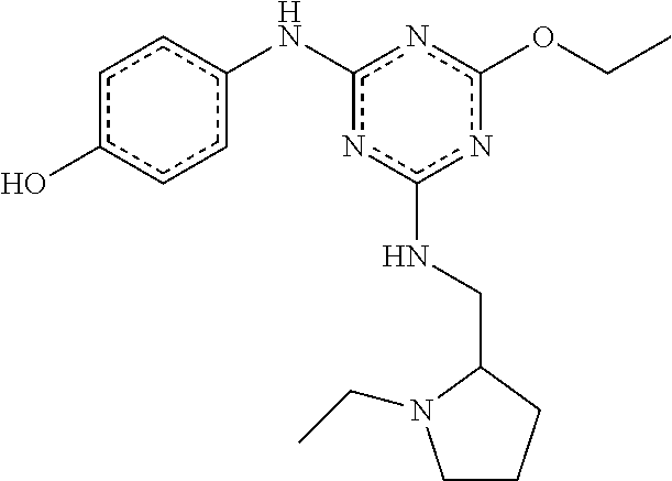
c1c(O)ccc(Nc2nc(NCC3N(CC)CCC3)nc(OCC)n2)c1
